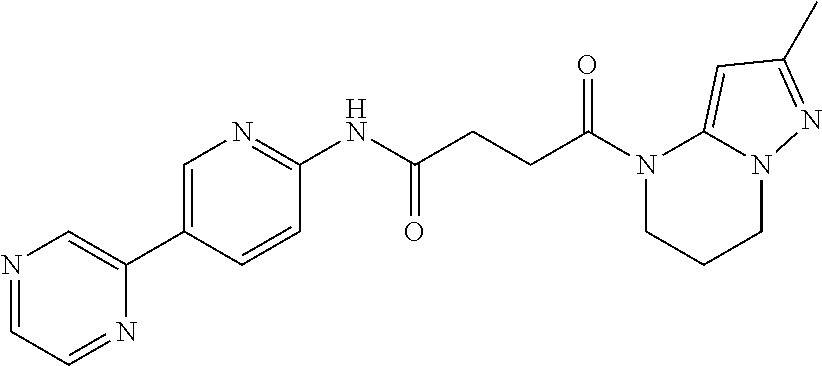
N1(C(=O)CCC(=O)NC2=NC=C(C3=CN=CC=N3)C=C2)CCCN2C1=CC(C)=N2
